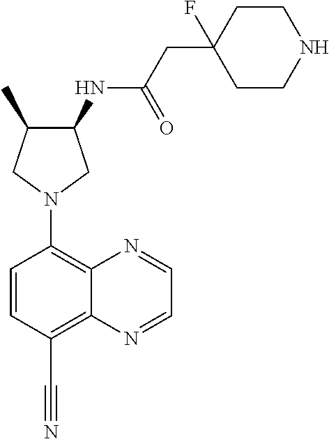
C1(NC(CC2(F)CCNCC2)=O)C(C)CN(C2=C3C(=C(C#N)C=C2)N=CC=N3)C1
